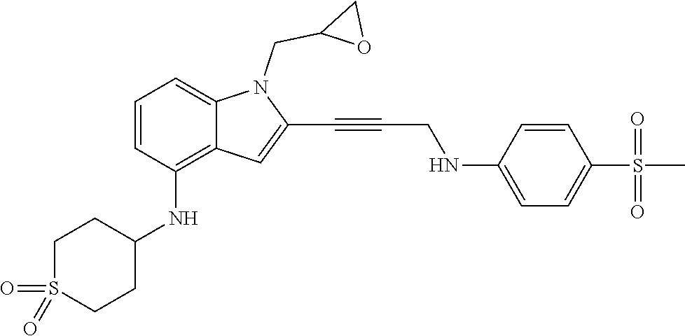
C1=C(NCC#CC2=CC3=C(NC4CCS(=O)(=O)CC4)C=CC=C3N2CC2OC2)C=CC(S(C)(=O)=O)=C1
